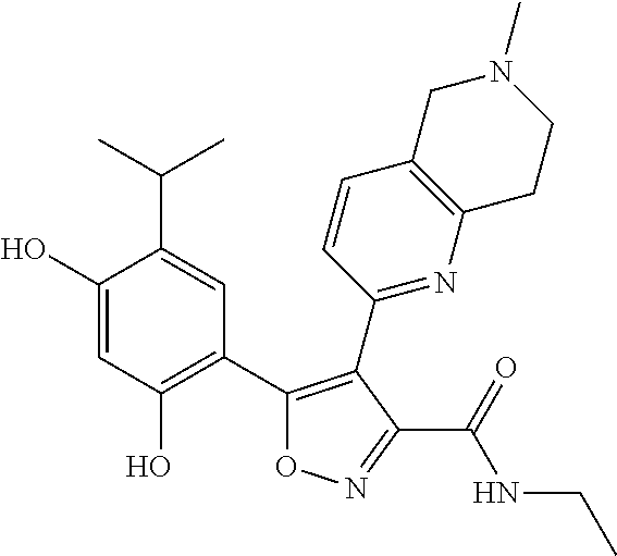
C1(O)=CC(O)=C(C2=C(C3=NC4=C(C=C3)CN(C)CC4)C(C(=O)NCC)=NO2)C=C1C(C)C
